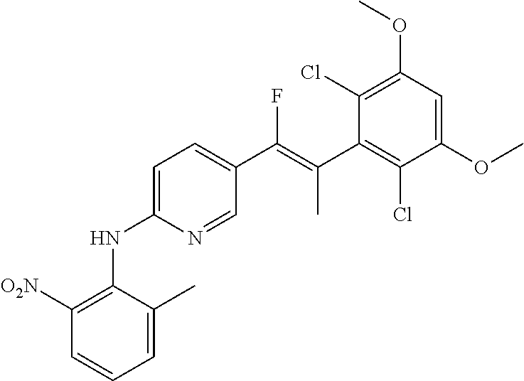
C1([O2N])=C(NC2=CC=C(C(=C(C3=C(Cl)C(OC)=CC(OC)=C3Cl)C)F)C=N2)C(C)=CC=C1
